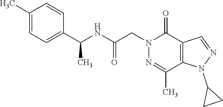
C1(C)=CC=C(C(NC(CN2C(=O)C3=C(C(C)=N2)N(C2CC2)N=C3)=O)C)C=C1
